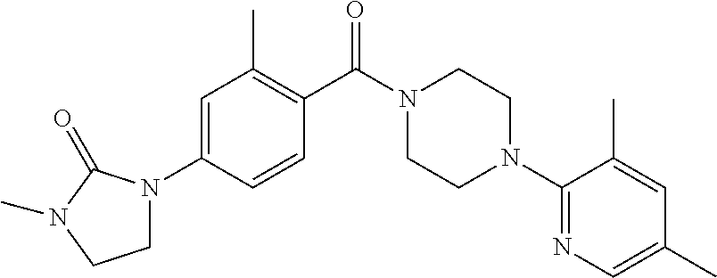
C1=C(N2CCN(C)C2=O)C=CC(C(N2CCN(C3=NC=C(C)C=C3C)CC2)=O)=C1C
